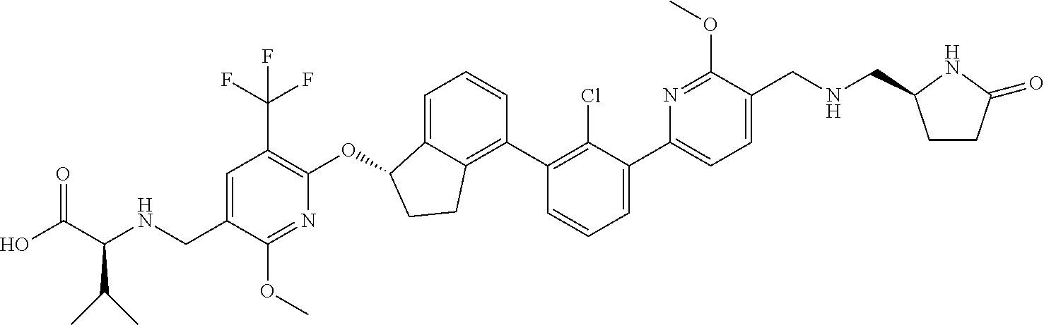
C(C1=CC(C(F)(F)F)=C(OC2C3=CC=CC(C4=C(Cl)C(C5=CC=C(CNCC6CCC(=O)N6)C(OC)=N5)=CC=C4)=C3CC2)N=C1OC)NC(C(O)=O)C(C)C
